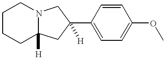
C1CCC2([H])N(C1)CC(C1=CC=C(OC)C=C1)([H])C2
